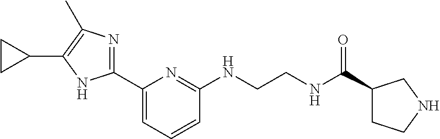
C1(C2=NC(C)=C(C3CC3)N2)=CC=CC(NCCNC(C2CCNC2)=O)=N1
